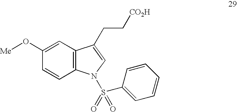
C1(O[Me])=CC2=C(C=C1)N(S(=O)(=O)C1=CC=CC=C1)C=C2CC[CO2H]
